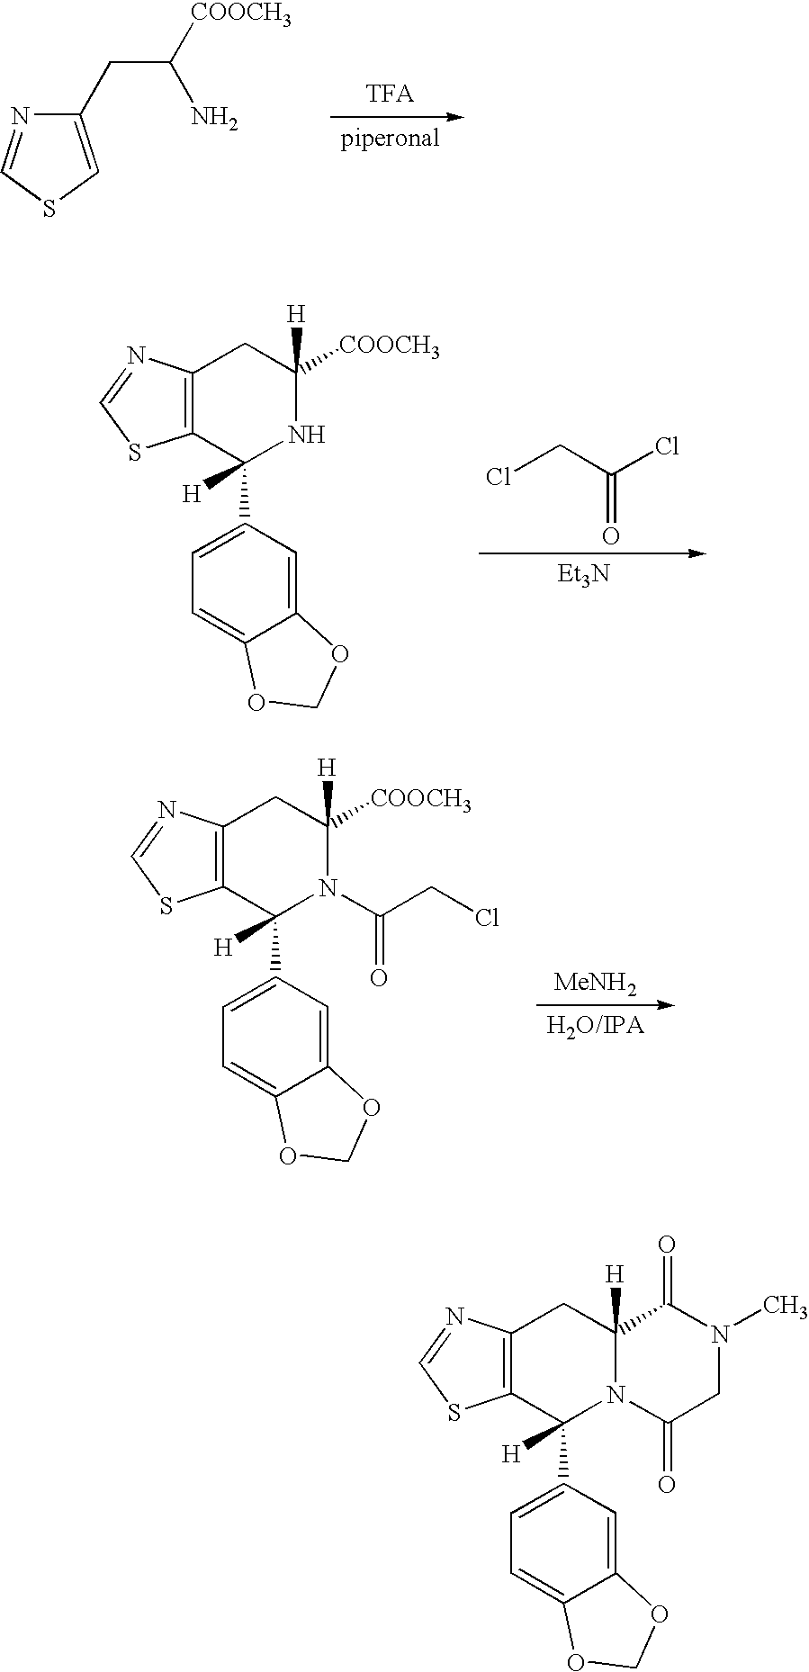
C1(CC([COOCH3])N)=CSC=N1.C12=C(C(C3=CC=C4C(=C3)OCO4)([H])NC([H])([COOCH3])C1)SC=N2.ClCC(Cl)=O.[Et3N].C12=C(C(C3=CC=C4C(=C3)OCO4)([H])N(C(CCl)=O)C([H])([COOCH3])C1)SC=N2.[MeNH2].C12=C(C(C3=CC=C4C(=C3)OCO4)([H])N3C([H])(C1)C(=O)N(C)CC3=O)SC=N2
